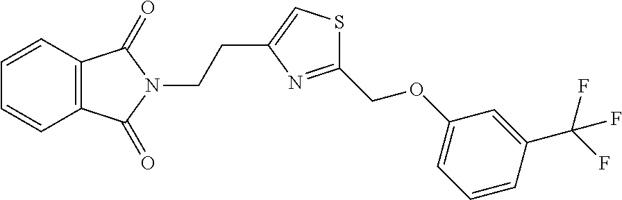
C12=C(C=CC=C1)C(=O)N(CCC1=CSC(COC3=CC=CC(C(F)(F)F)=C3)=N1)C2=O
